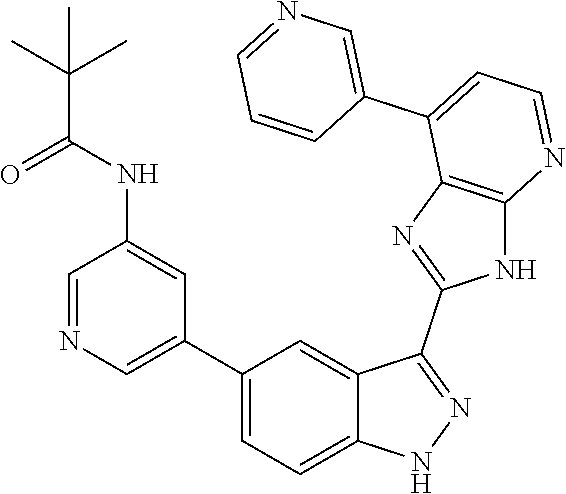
C1=NC=C(C2=CC=C3C(=C2)C(C2=NC4=C(N2)N=CC=C4C2=CN=CC=C2)=NN3)C=C1NC(C(C)(C)C)=O
